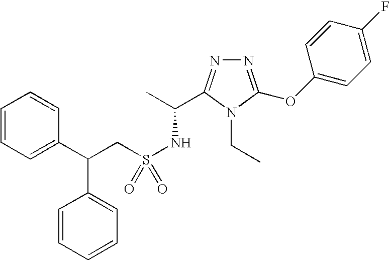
S(NC(C)C1=NN=C(OC2=CC=C(F)C=C2)N1CC)(=O)(CC(C1=CC=CC=C1)C1=CC=CC=C1)=O
